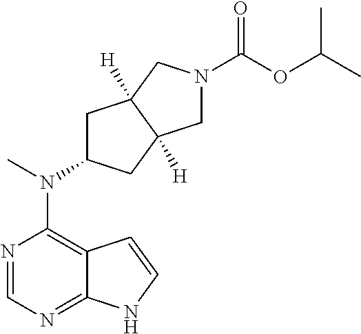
N1=CN=C2C(=C1N(C)C1CC3([H])C([H])(C1)CN(C(OC(C)C)=O)C3)C=CN2
